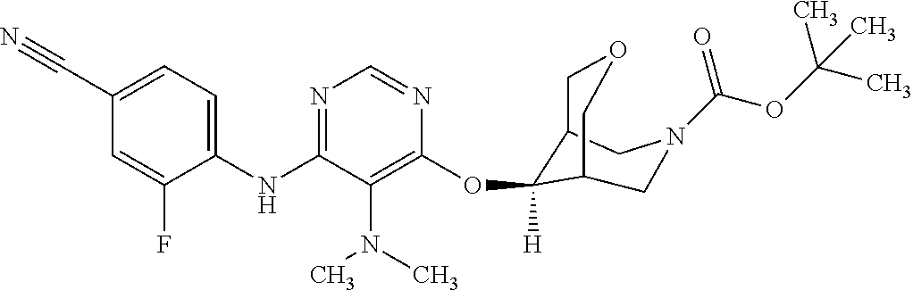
C(C1=CC=C(NC2=NC=NC(OC3([H])C4COCC3CN(C(OC(C)(C)C)=O)C4)=C2N(C)C)C(F)=C1)#N
